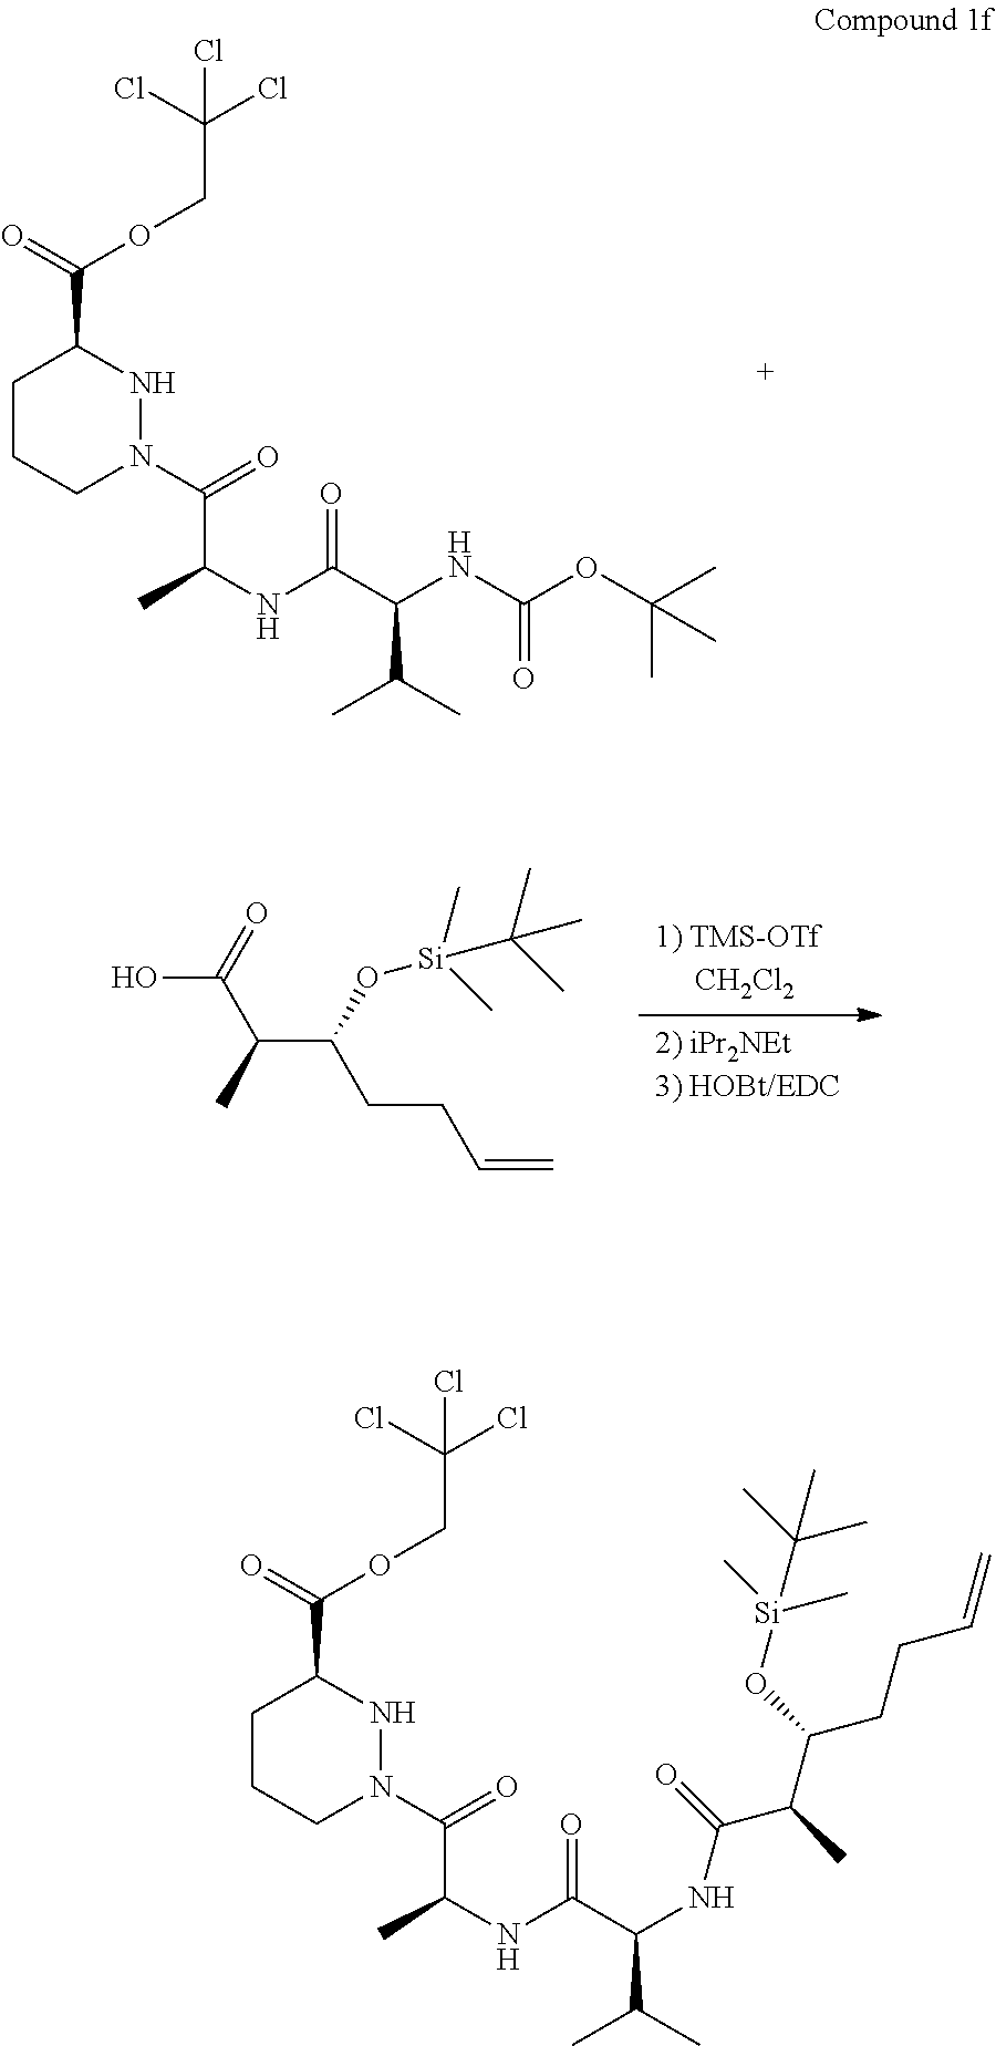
C(NC(C(NC(OC(C)(C)C)=O)C(C)C)=O)(C)C(=O)N1NC(C(=O)OCC(Cl)(Cl)Cl)CCC1.OC(C(C(CCC=C)O[Si](C)(C)C(C)(C)C)C)=O.C(NC(C(NC(=O)C(C(CCC=C)O[Si](C)(C)C(C)(C)C)C)C(C)C)=O)(C)C(=O)N1NC(C(=O)OCC(Cl)(Cl)Cl)CCC1
